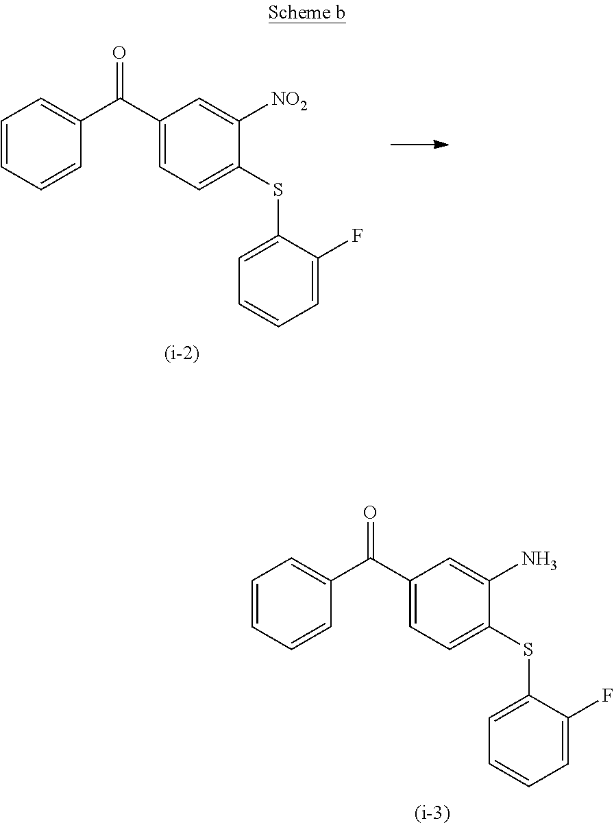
C1=CC=CC(C(C2=CC=C(SC3=CC=CC=C3F)C([NO2])=C2)=O)=C1.C1=CC=CC(C(C2=CC=C(SC3=CC=CC=C3F)C(N)=C2)=O)=C1
